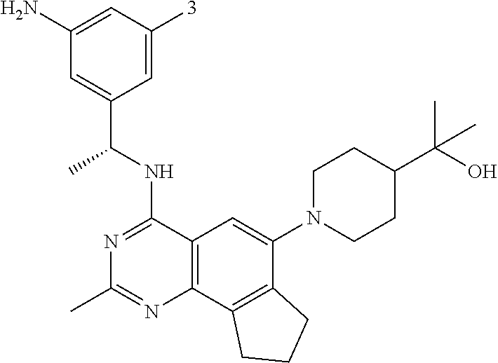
C12=C(C3=C(C(N4CCC(C(O)(C)C)CC4)=C1)CCC3)N=C(C)N=C2NC(C1=CC(N)=CC([3])=C1)C
